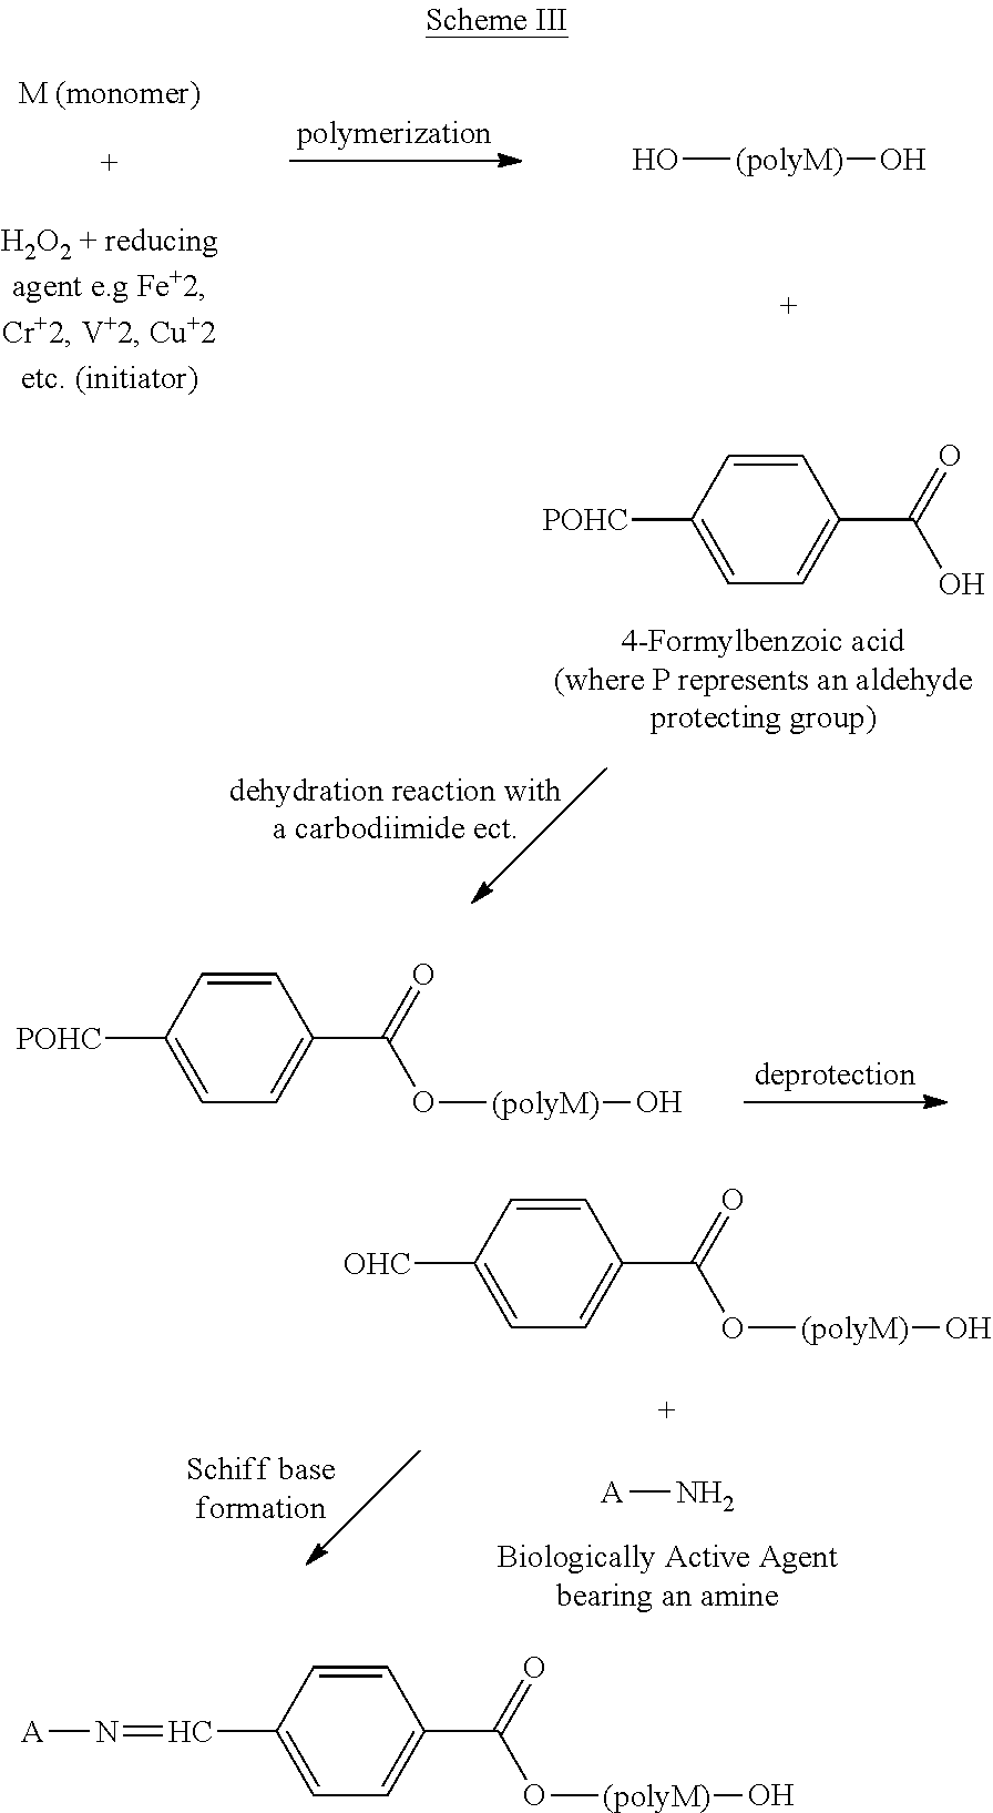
C1=CC(C=N[A])=CC=C1C(=O)O[(polyM)]O.O[(polyM)]O.C1=CC([POHC])=CC=C1C(=O)O.C1=CC([POHC])=CC=C1C(=O)O[(polyM)]O.C1=CC([OHC])=CC=C1C(=O)O[(polyM)]O.[A]N
